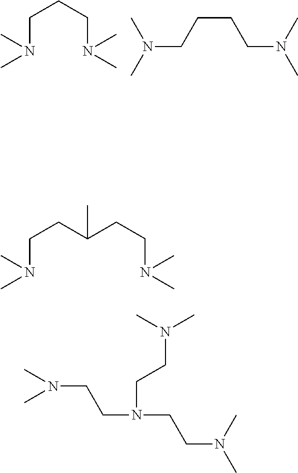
C(N(C)C)CCN(C)C.N(CCCCN(C)C)(C)C.CC(CCN(C)C)CCN(C)C.N(CCN(CCN(C)C)CCN(C)C)(C)C
